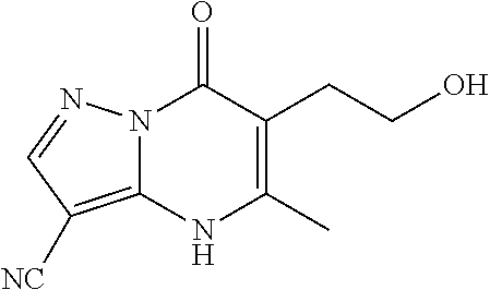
N12C(=C([NC])C=N1)NC(C)=C(CCO)C2=O
